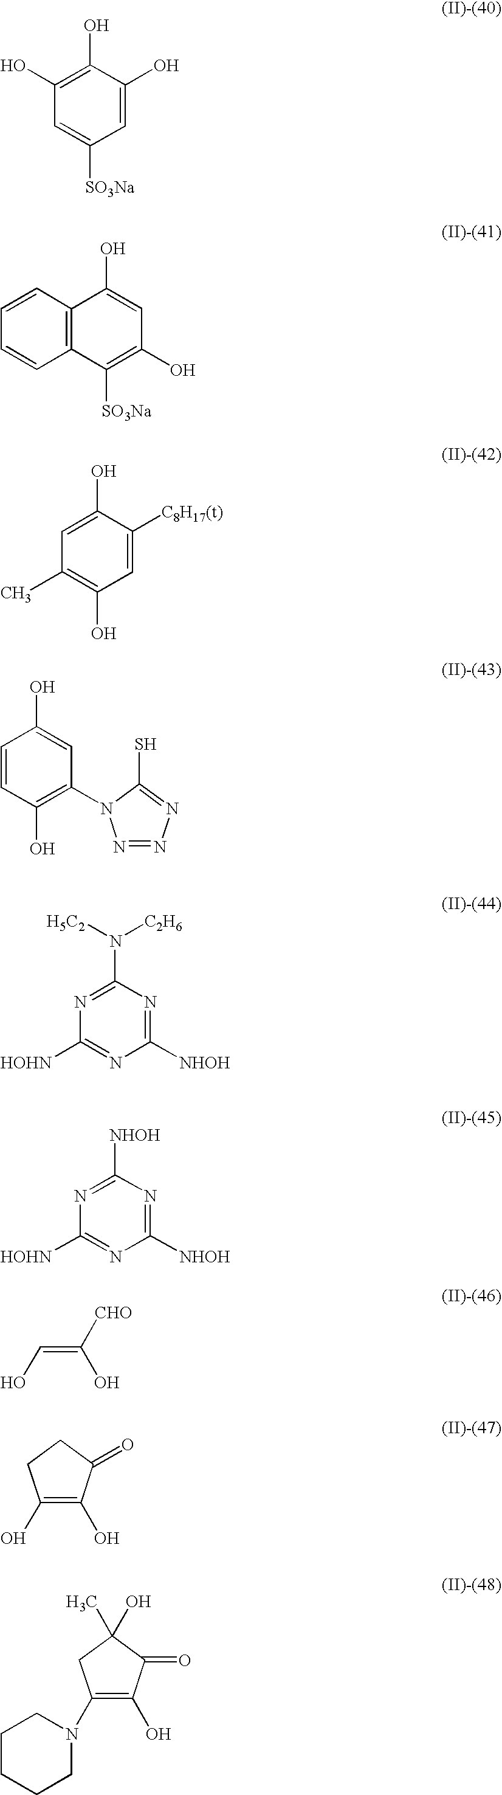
C1(O)=C(O)C(O)=CC([SO3Na])=C1.C12=C(C([SO3Na])=C(O)C=C1O)C=CC=C2.C1=C(O)C([C8H17(t)])=CC(O)=C1C.C1=CC(O)=C(N2N=NN=C2S)C=C1O.N1=C(N([C2H6])[H5C2])N=C([NHOH])N=C1[HOHN].N1=C([NHOH])N=C([NHOH])N=C1[HOHN].OC(=CO)[CHO].C1(O)=C(O)C(=O)CC1.C1(N2CCCCC2)=C(O)C(=O)C(O)(C)C1
